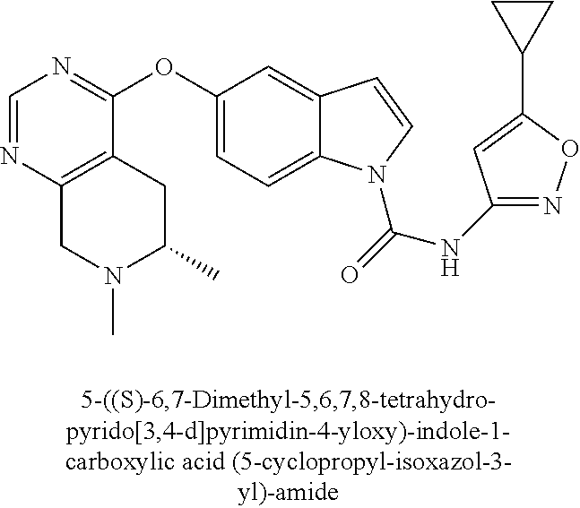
C1=NC2=C(C(OC3=CC=C4C(=C3)C=CN4C(=O)NC3=NOC(C4CC4)=C3)=N1)CC(C)N(C)C2
